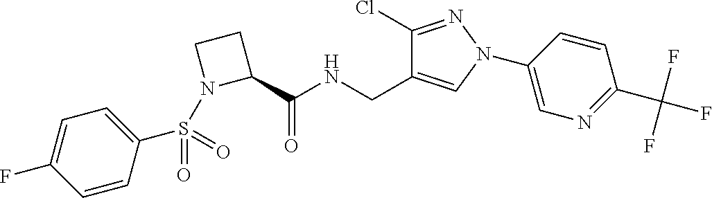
S(=O)(=O)(C1=CC=C(F)C=C1)N1C(C(NCC2=CN(C3=CN=C(C(F)(F)F)C=C3)N=C2Cl)=O)CC1
